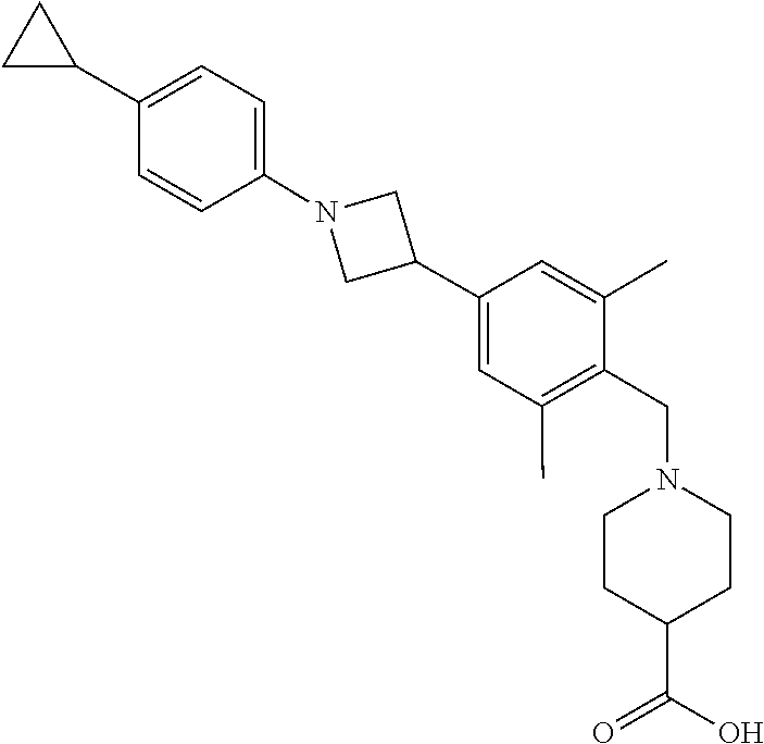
C1=C(C2CN(C3=CC=C(C4CC4)C=C3)C2)C=C(C)C(CN2CCC(C(=O)O)CC2)=C1C
